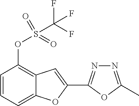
C1=CC=C2C(=C1OS(=O)(C(F)(F)F)=O)C=C(C1=NN=C(C)O1)O2
